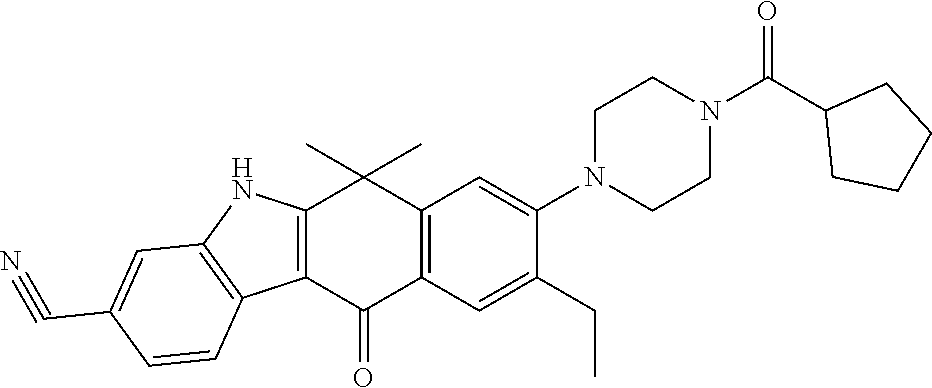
C12=C(C(=O)C3=C(C1(C)C)C=C(N1CCN(C(C4CCCC4)=O)CC1)C(CC)=C3)C1=C(N2)C=C(C#N)C=C1
